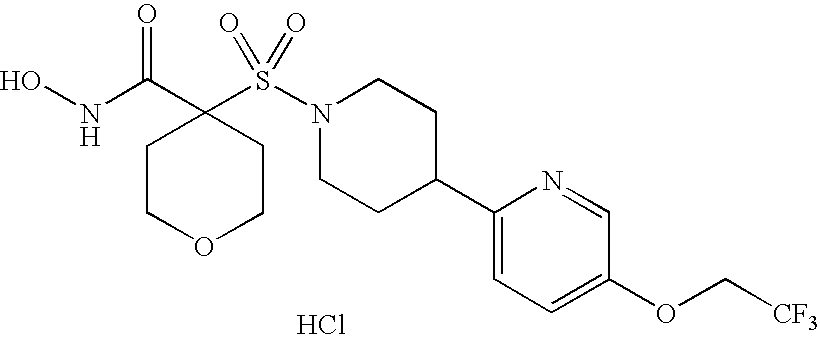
ONC(C1(S(N2CCC(C3=CC=C(OC[CF3])C=N3)CC2)(=O)=O)CCOCC1)=O.Cl
